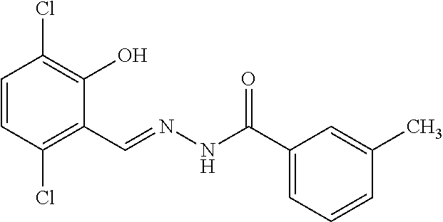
C1=CC(Cl)=C(C=NNC(=O)C2=CC=CC(C)=C2)C(O)=C1Cl
